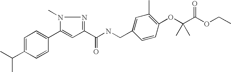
C(C1=CC=C(C2=CC(C(NCC3=CC(C)=C(OC(C(OCC)=O)(C)C)C=C3)=O)=NN2C)C=C1)(C)C
